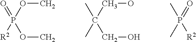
O=P([R2])(OC)OC.CC(C)(CO)CO.CP(C)(=O)[R2]
